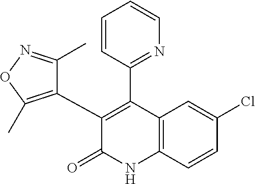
C1(Cl)=CC2=C(C=C1)NC(=O)C(C1=C(C)ON=C1C)=C2C1=NC=CC=C1
